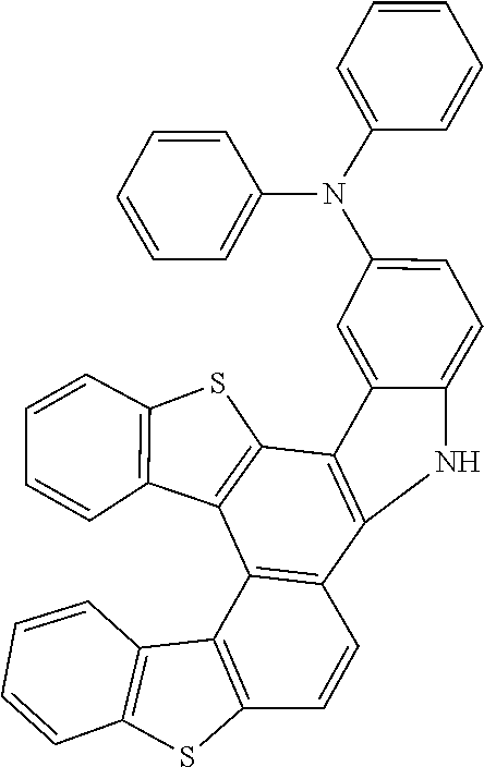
C1=CC(N(C2=CC=C3C(=C2)C2=C(N3)C3=C(C4=C(SC5=C4C=CC=C5)C=C3)C3=C2SC2=C3C=CC=C2)C2=CC=CC=C2)=CC=C1
